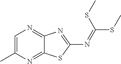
C1=C(C)N=C2C(=N1)N=C(N=C(SC)SC)S2
